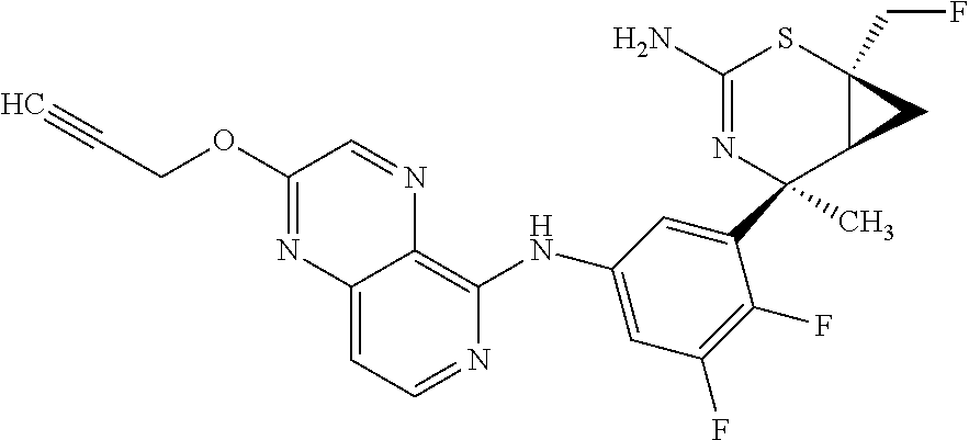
C12=CC=NC(NC3=CC(F)=C(F)C(C4(C)N=C(N)SC5(CF)C4C5)=C3)=C1N=CC(OCC#C)=N2
